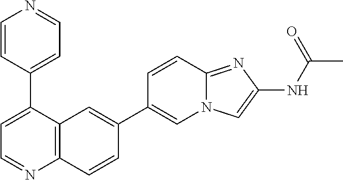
C1=CC(C2=CC=NC3=C2C=C(C2=CN4C(=NC(NC(=O)C)=C4)C=C2)C=C3)=CC=N1
